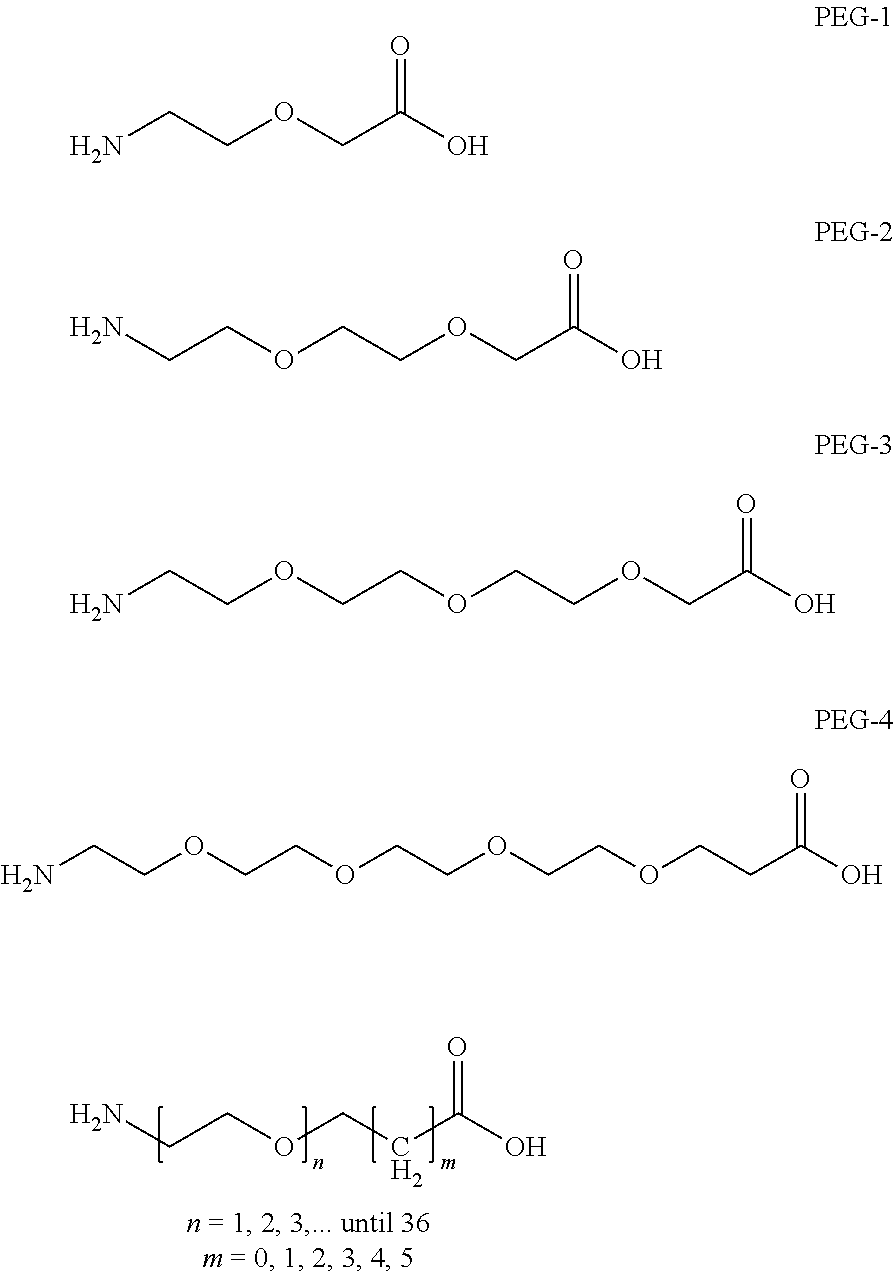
NCCOCCC(O)=O.NCCOCC(O)=O.NCCOCCOCC(O)=O.C(COCCOCCOCC(O)=O)N.NCCOCCOCCOCCOCCC(O)=O
